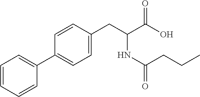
C1=CC=CC(C2=CC=C(CC(C(O)=O)NC(=O)CCC)C=C2)=C1
